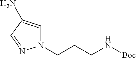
N1(CCCN[Boc])C=C(N)C=N1
